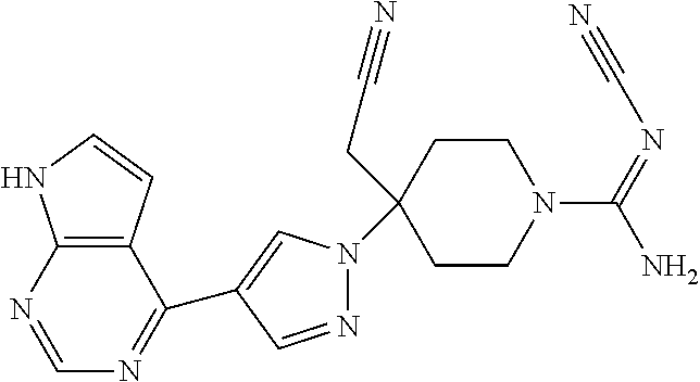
C12=C(C=CN1)C(C1=CN(C3(CC#N)CCN(C(=NC#N)N)CC3)N=C1)=NC=N2
